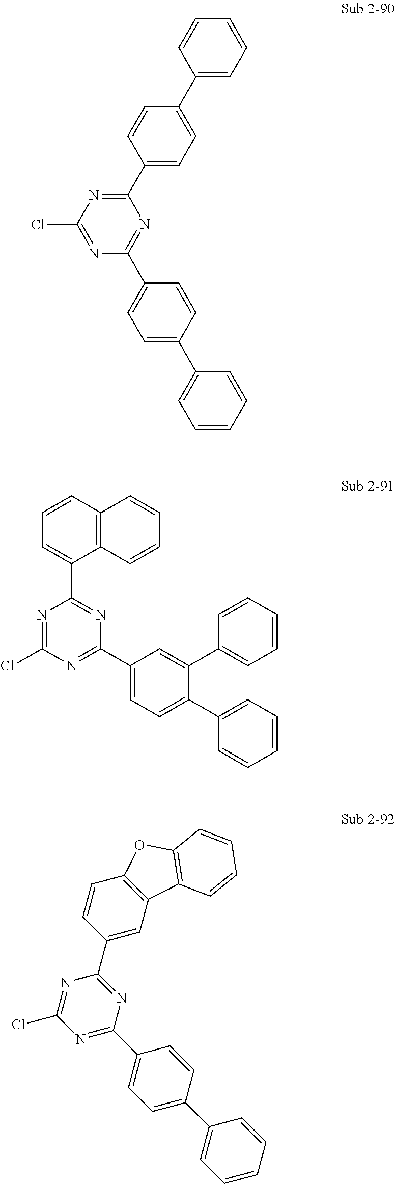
C1(C2=CC=C(C3=CC=CC=C3)C=C2)=NC(Cl)=NC(C2=CC=C(C3=CC=CC=C3)C=C2)=N1.C1=C(C2=NC(C3=CC=C(C4=CC=CC=C4)C(C4=CC=CC=C4)=C3)=NC(Cl)=N2)C2=C(C=C1)C=CC=C2.C1(C2=NC(C3=CC=C(C4=CC=CC=C4)C=C3)=NC(Cl)=N2)=CC2=C(C=C1)OC1=C2C=CC=C1
